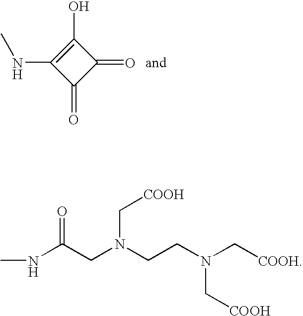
C1(=O)C(O)=C(NC)C1=O.CNC(CN(CCN(C[COOH])C[COOH])C[COOH])=O
